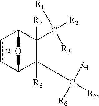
c1cC2C([R8])(C([R4])([R6])[R5])C([R7])(C([R3])([R1])[R2])C1O2
